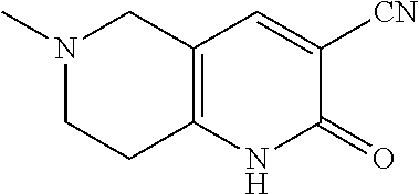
C12=C(NC(=O)C([CN])=C1)CCN(C)C2
